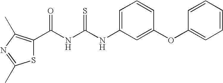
C(NC(NC1=CC=CC(OC2=CC=CC=C2)=C1)=S)(=O)C1=C(C)N=C(C)S1
